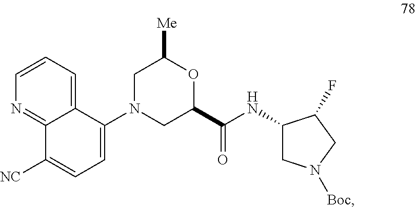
N1=C2C(=CC=C1)C(N1CC(C(NC3CN([Boc])CC3F)=O)OC([Me])C1)=CC=C2[NC]
